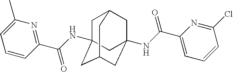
C1C2CC3(NC(C4=CC=CC(Cl)=N4)=O)CC(CC1(NC(C1=NC(C)=CC=C1)=O)C3)C2
